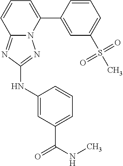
C12=NC(NC3=CC(C(NC)=O)=CC=C3)=NN1C(C1=CC(S(C)(=O)=O)=CC=C1)=CC=C2
